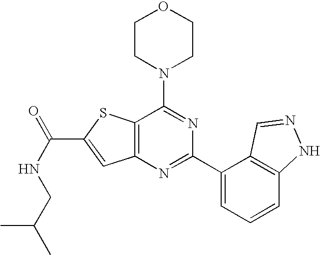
C1CN(C2=NC(C3=CC=CC4=C3C=NN4)=NC3=C2SC(C(NCC(C)C)=O)=C3)CCO1
